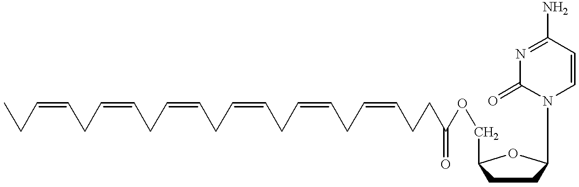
CCC=CCC=CCC=CCC=CCC=CCC=CCCC(OCC1CCC(N2C=CC(N)=NC2=O)O1)=O
